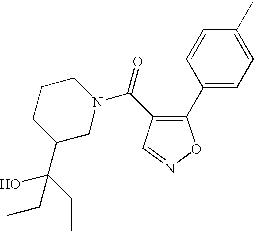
C1(C2=CC=C(C)C=C2)=C(C(N2CC(C(CC)(O)CC)CCC2)=O)C=NO1
